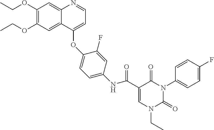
C1(OCC)=C(OCC)C=C2C(=C1)N=CC=C2OC1=CC=C(NC(C2=CN(CC)C(=O)N(C3=CC=C(F)C=C3)C2=O)=O)C=C1F
